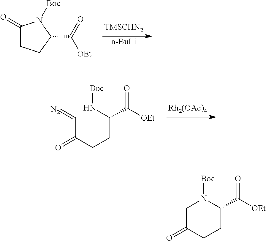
[n-BuLi].C1(=O)CCC(C(=O)[OEt])N1[Boc].C(C(CCC(N[Boc])C([OEt])=O)=O)=[N2].[Rh2(OAc)4].C1C(=O)CCC(C([OEt])=O)N1[Boc]
